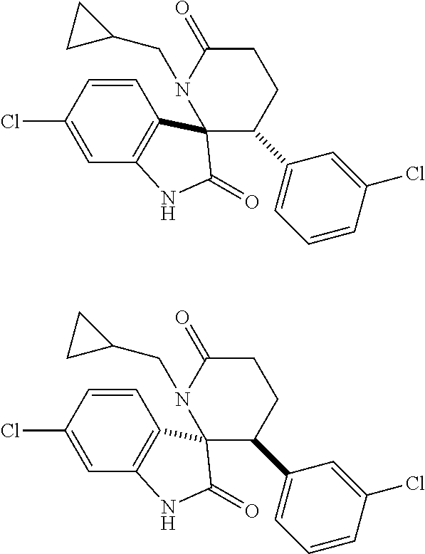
C1(C2=CC=CC(Cl)=C2)CCC(=O)N(CC2CC2)C12C1=C(C=C(Cl)C=C1)NC2=O.C1(C2=CC=CC(Cl)=C2)CCC(=O)N(CC2CC2)C12C1=C(C=C(Cl)C=C1)NC2=O
